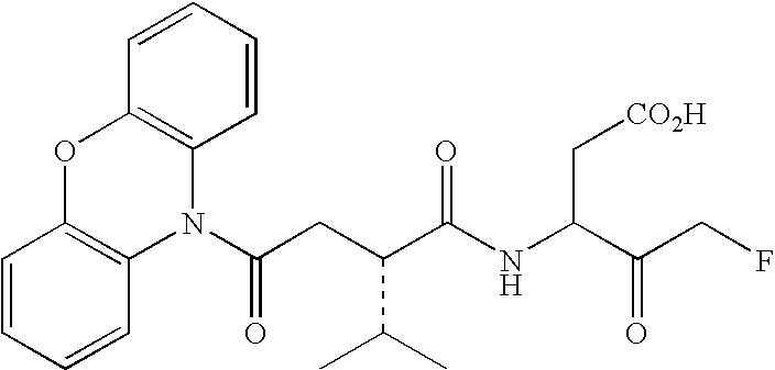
N1(C(=O)CC(C(C)C)C(NC(C[CO2H])C(CF)=O)=O)C2=C(OC3=C1C=CC=C3)C=CC=C2
